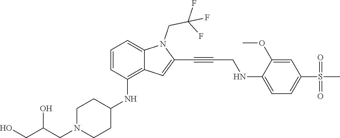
C(C#CC1=CC2=C(NC3CCN(CC(CO)O)CC3)C=CC=C2N1CC(F)(F)F)NC1=CC=C(S(C)(=O)=O)C=C1OC
